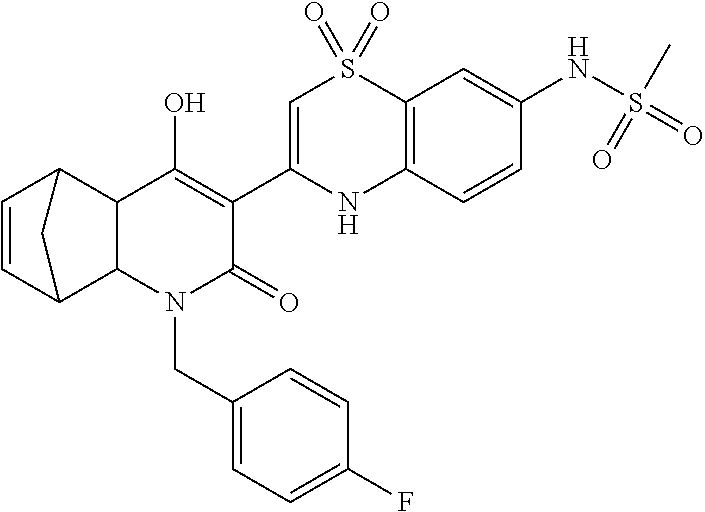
C1=C(C2=C(O)C3C(N(CC4=CC=C(F)C=C4)C2=O)C2C=CC3C2)NC2=C(S1(=O)=O)C=C(NS(=O)(C)=O)C=C2
